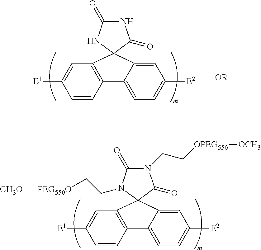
C1=CC2=C(C=C1[E1])C1(C3=CC([E2])=CC=C23)C(=O)NC(=O)N1.C1=CC2=C(C=C1[E1])C1(C3=CC([E2])=CC=C23)C(=O)N(CC[OPEG550][OCH3])C(=O)N1CC[PEG550O][CH3O]
